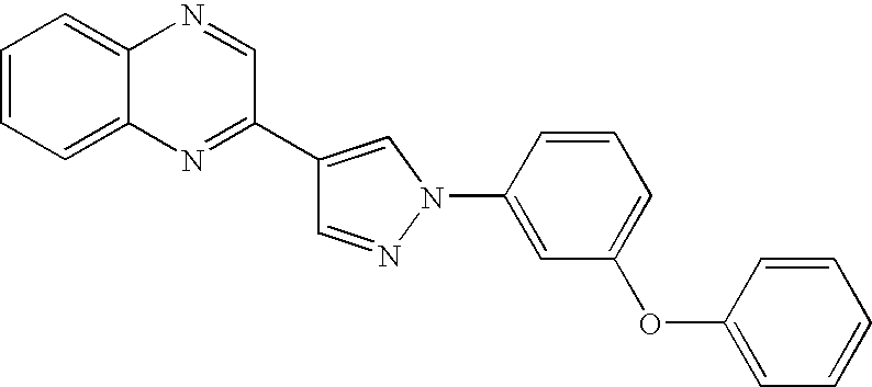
C1=NN(C2=CC(OC3=CC=CC=C3)=CC=C2)C=C1C1=NC2=CC=CC=C2N=C1
